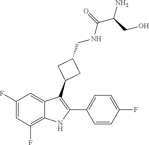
C1=C(C2=C(C3CC(CNC(=O)C(N)CO)C3)C3=CC(F)=CC(F)=C3N2)C=CC(F)=C1
